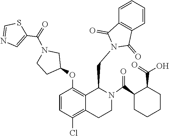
C1=CC2=C(C=C1)C(=O)N(CC1C3=C(OC4CCN(C(C5=CN=CS5)=O)C4)C=CC(Cl)=C3CCN1C(C1CCCCC1C(=O)O)=O)C2=O
